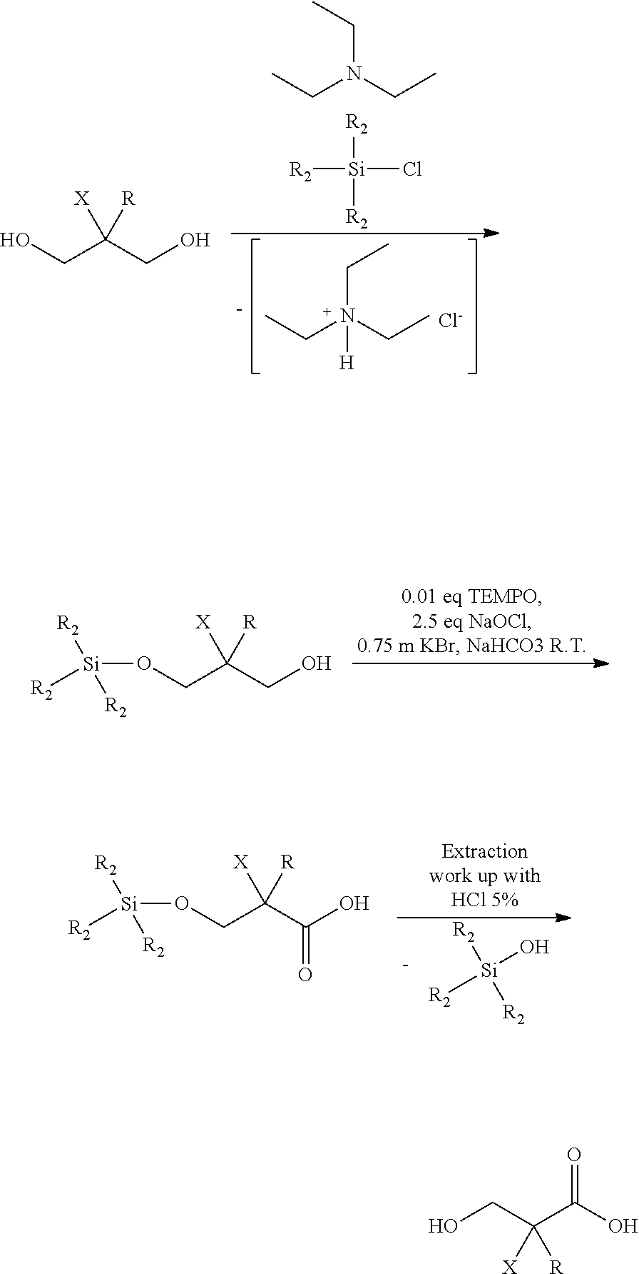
OCC(CO)([X])[R].CCN(CC)CC.[R2][Si]([R2])([R2])Cl.CCN(CC)(CC)[H].[Cl-].O(CC(CO)([X])[R])[Si]([R2])([R2])[R2].O(CC(C(O)=O)([X])[R])[Si]([R2])([R2])[R2].[R2][Si](O)([R2])[R2].OCC(C(O)=O)([X])[R]
